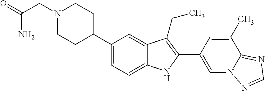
N1(CC(=O)N)CCC(C2=CC=C3C(=C2)C(CC)=C(C2=CN4C(=NC=N4)C(C)=C2)N3)CC1
